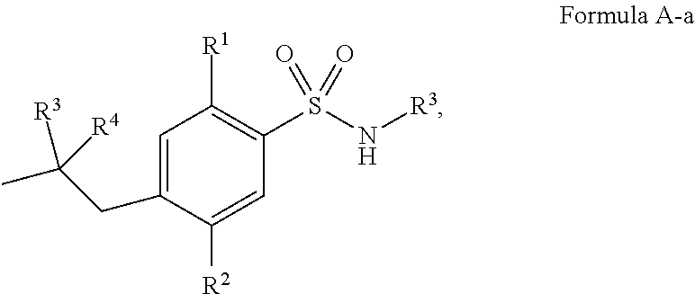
C1(S(N[R3])(=O)=O)=C([R1])C=C(CC(C)([R3])[R4])C([R2])=C1
